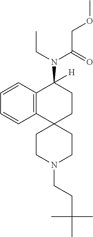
C12=C(C=CC=C1)C(N(C(COC)=O)CC)([H])CCC21CCN(CCC(C)(C)C)CC1
